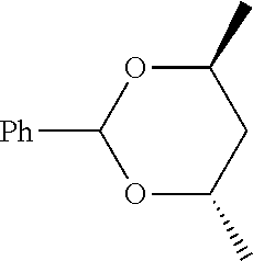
O1C(C)CC(C)OC1[Ph]
